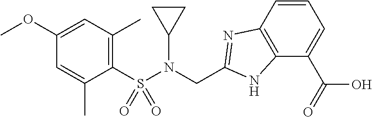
C1(S(N(CC2=NC3=C(N2)C(C(O)=O)=CC=C3)C2CC2)(=O)=O)=C(C)C=C(OC)C=C1C
